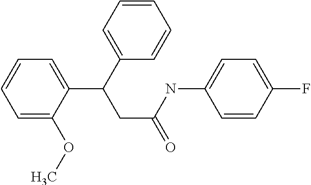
C1=C(OC)C(C(C2=CC=CC=C2)CC(NC2=CC=C(F)C=C2)=O)=CC=C1
